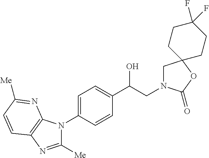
C1(C(CN2CC3(OC2=O)CCC(F)(F)CC3)O)=CC=C(N2C([Me])=NC3=C2N=C([Me])C=C3)C=C1
